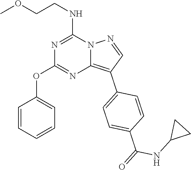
C(CNC1=NC(OC2=CC=CC=C2)=NC2=C(C3=CC=C(C(=O)NC4CC4)C=C3)C=NN12)OC
